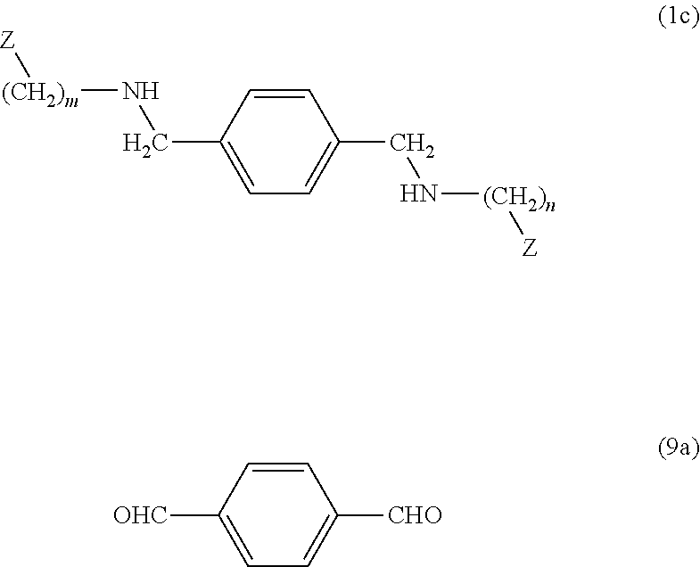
C1=CC(CN[(CH2)m][Z])=CC=C1CN[(CH2)n][Z].C1=CC([OHC])=CC=C1[CHO]
